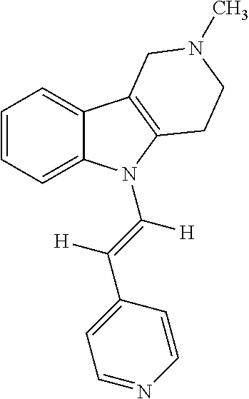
C1=CC=C2C(=C1)C1=C(N2C(=C(C2=CC=NC=C2)[H])[H])CCN(C)C1
